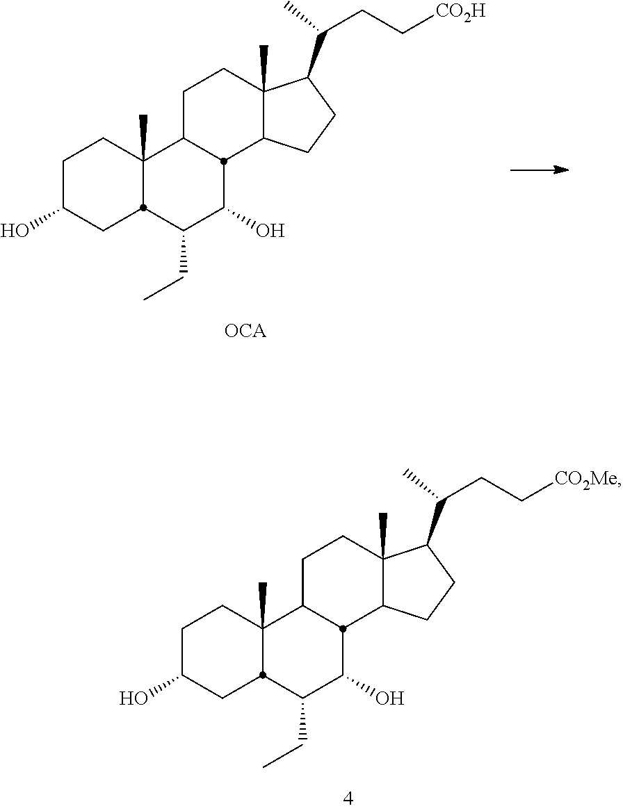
C1C(O)CC2C(C)(C1)C1CCC3(C)C(CCC3C(CC[CO2Me])C)C1C(O)C2CC.C1C(O)CC2C(C)(C1)C1CCC3(C)C(CCC3C(CC[CO2H])C)C1C(O)C2CC
